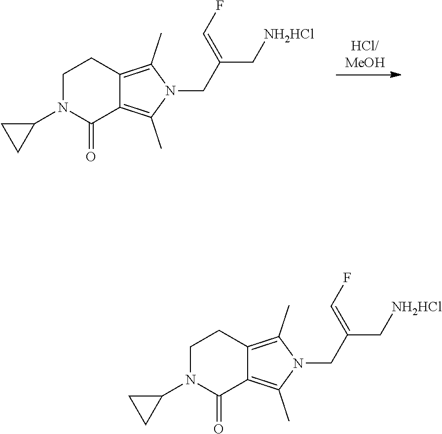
[HCl/MeOH].C1N(C2CC2)C(=O)C2=C(C)N(CC(C[NH2HCl])=CF)C(C)=C2C1.C1N(C2CC2)C(=O)C2=C(C)N(CC(C[NH2HCl])=CF)C(C)=C2C1
